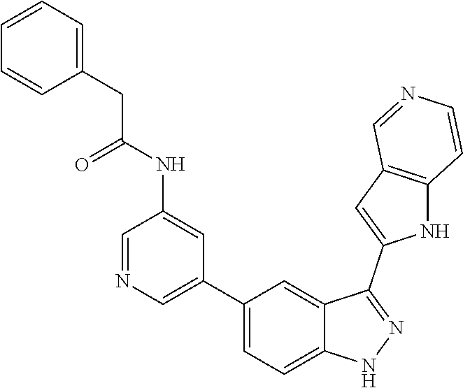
C1(C2=CN=CC(NC(CC3=CC=CC=C3)=O)=C2)=CC=C2C(=C1)C(C1=CC3=C(N1)C=CN=C3)=NN2
